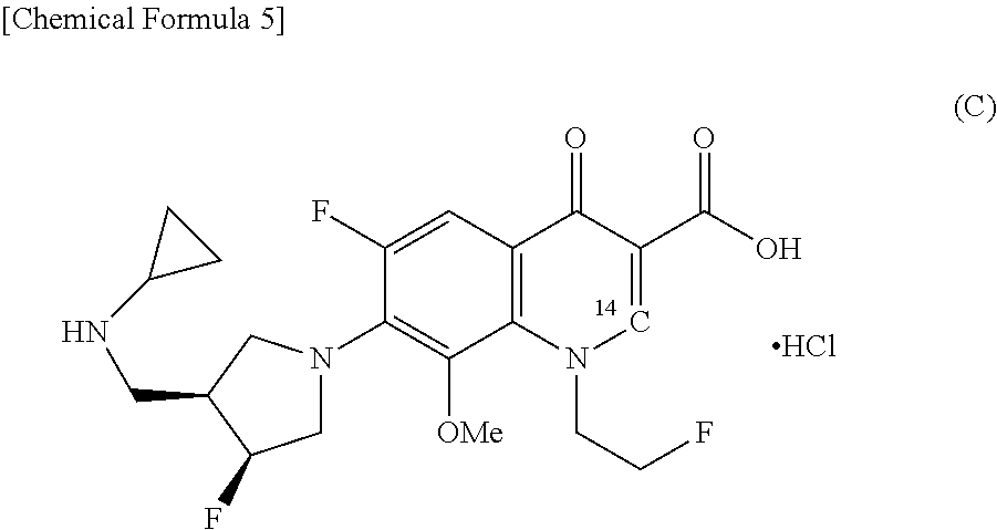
C12=C(N(CCF)C=C(C(O)=O)C1=O)C([OMe])=C(N1CC(F)C(CNC3CC3)C1)C(F)=C2.Cl
